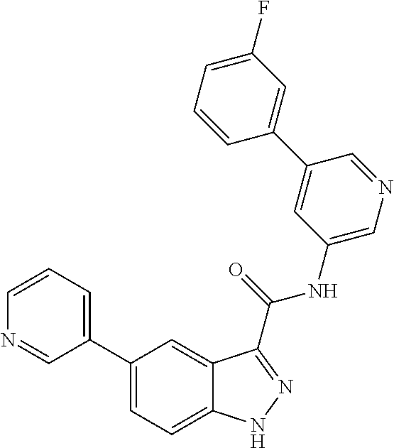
C1=CN=CC(C2=CC=C3C(=C2)C(C(NC2=CN=CC(C4=CC(F)=CC=C4)=C2)=O)=NN3)=C1
